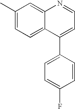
CC1=CC=C2C(=C1)N=CC=C2C1=CC=C(F)C=C1
